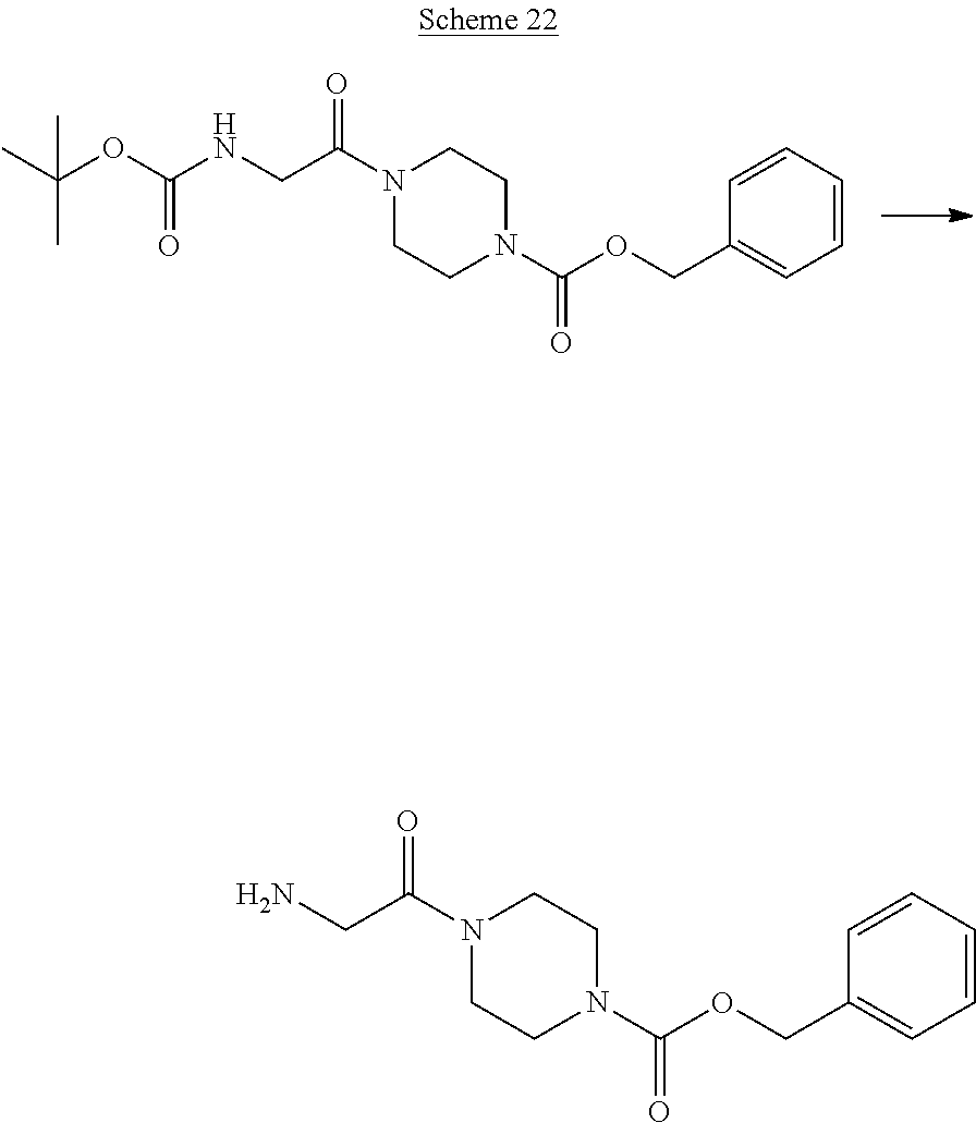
N1(C(CNC(OC(C)(C)C)=O)=O)CCN(C(OCC2=CC=CC=C2)=O)CC1.N1(C(CN)=O)CCN(C(OCC2=CC=CC=C2)=O)CC1
